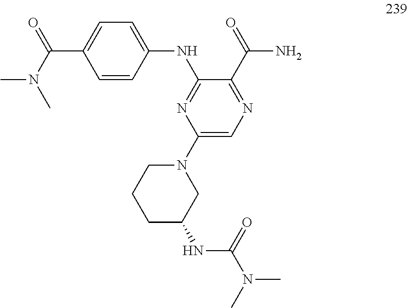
C1=C(C(N(C)C)=O)C=CC(NC2=NC(N3CCCC(NC(N(C)C)=O)C3)=CN=C2C(=O)N)=C1
